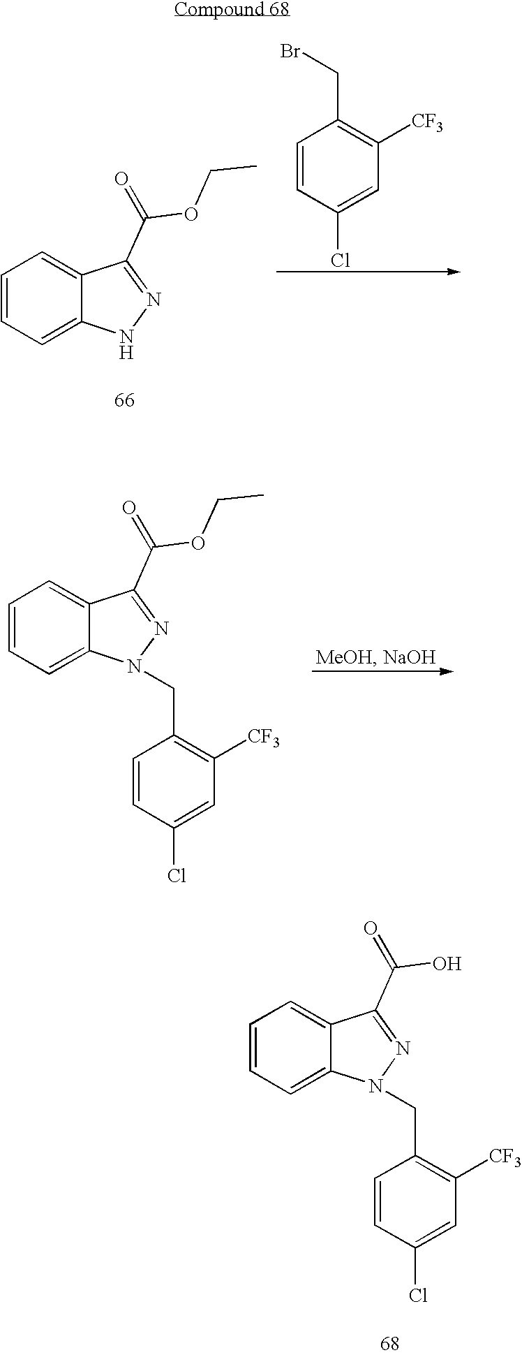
C1=CC=C2C(=C1)C(C(OCC)=O)=NN2.C1=CC(Cl)=CC([CF3])=C1CBr.C1=CC=C2C(=C1)C(C(OCC)=O)=NN2CC1=C([CF3])C=C(Cl)C=C1.C1=CC=C2C(=C1)C(C(O)=O)=NN2CC1=C([CF3])C=C(Cl)C=C1
